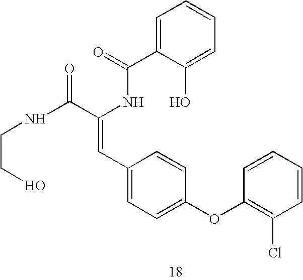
C1=C(C(=O)NC(C(NCCO)=O)=CC2=CC=C(OC3=C(Cl)C=CC=C3)C=C2)C(O)=CC=C1
